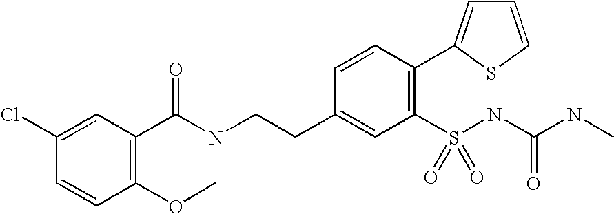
C1(C(NCCC2=CC(S(NC(NC)=O)(=O)=O)=C(C3=CC=CS3)C=C2)=O)=C(OC)C=CC(Cl)=C1
